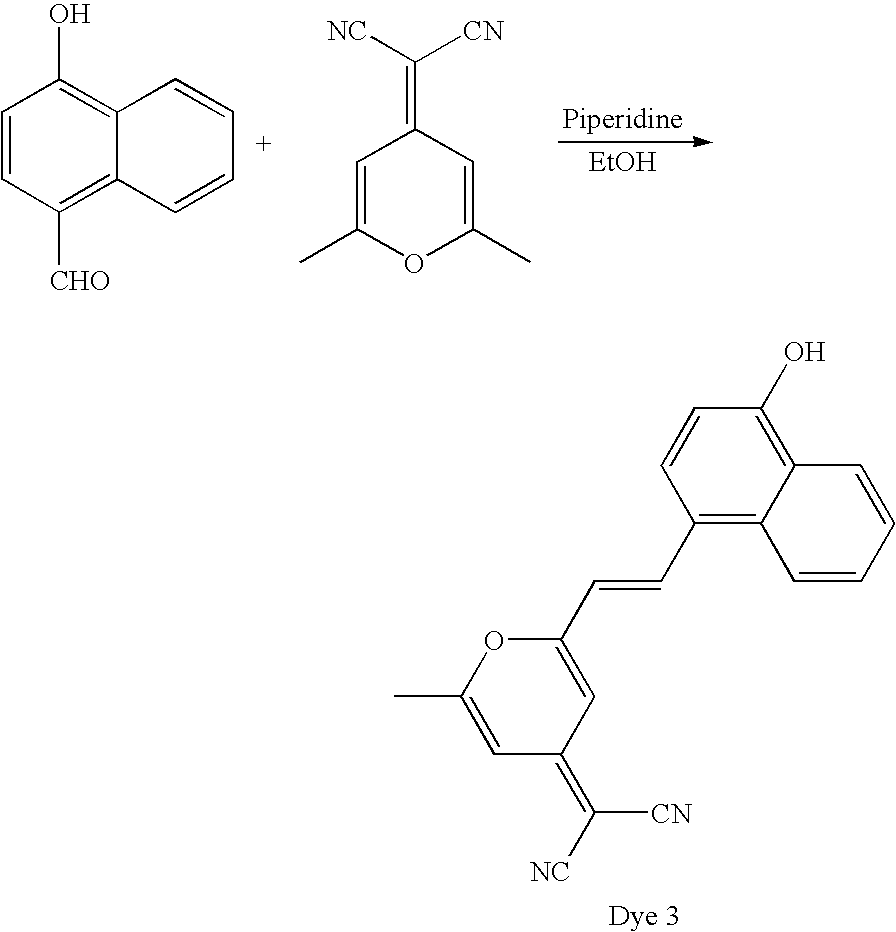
[EtOH].C1=CC([CHO])=C2C(=C1O)C=CC=C2.C1=C(C)OC(C)=CC1=C([NC])[CN].O1C(C)=CC(=C([NC])[CN])C=C1C=CC1=C2C(=C(O)C=C1)C=CC=C2
